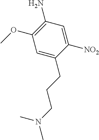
C1=C(CCCN(C)C)C([NO2])=CC(N)=C1OC
